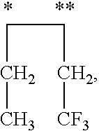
C(CC[CF3])CC
